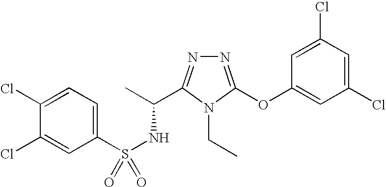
N1=C(OC2=CC(Cl)=CC(Cl)=C2)N(CC)C(C(C)NS(=O)(C2=CC=C(Cl)C(Cl)=C2)=O)=N1
